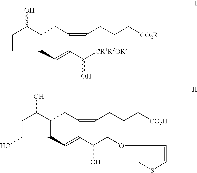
C1CC(C=CC([CR1R2OR3])O)C(CC=CCCC[CO2R])C1O.C1C(O)C(C=CC(COC2=CSC=C2)O)C(CC=CCCC[CO2H])C1O
